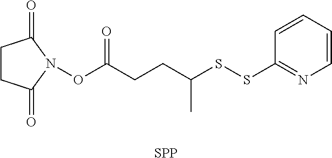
C1CC(=O)N(OC(CCC(SSC2=NC=CC=C2)C)=O)C1=O.[SPP]
